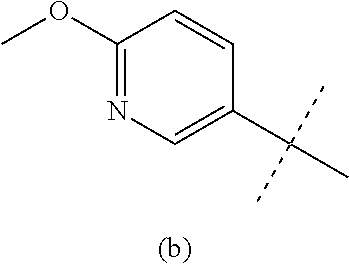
C1(OC)=NC=C(C(C)(C)C)C=C1
